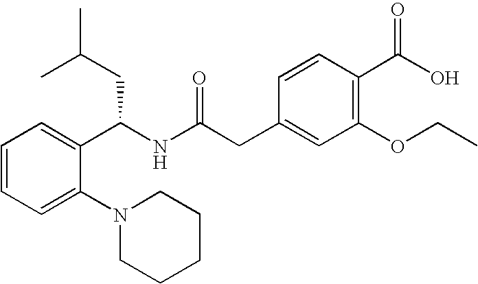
C1=CC=C(N2CCCCC2)C(C(NC(CC2=CC(OCC)=C(C(O)=O)C=C2)=O)CC(C)C)=C1
